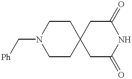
C12(CC(=O)NC(=O)C1)CCN(C[Ph])CC2
